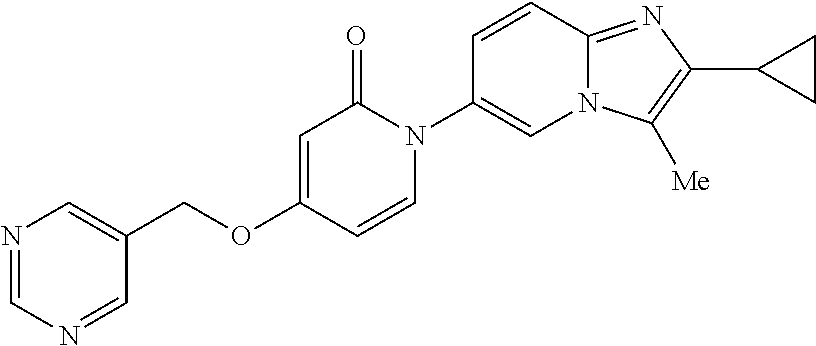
C1(COC2=CC(=O)N(C3=CN4C(=NC(C5CC5)=C4[Me])C=C3)C=C2)=CN=CN=C1
